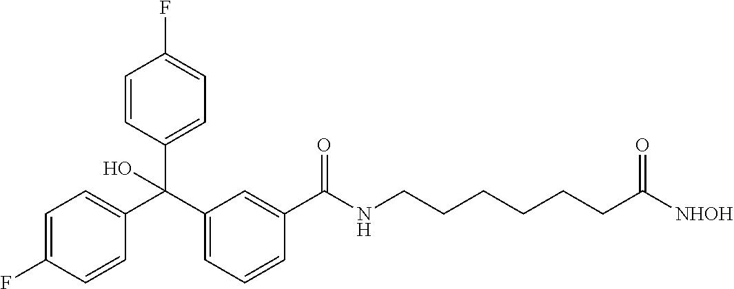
C1(C(C2=CC=C(F)C=C2)(C2=CC=C(F)C=C2)O)=CC=CC(C(=O)NCCCCCCC([NHOH])=O)=C1
